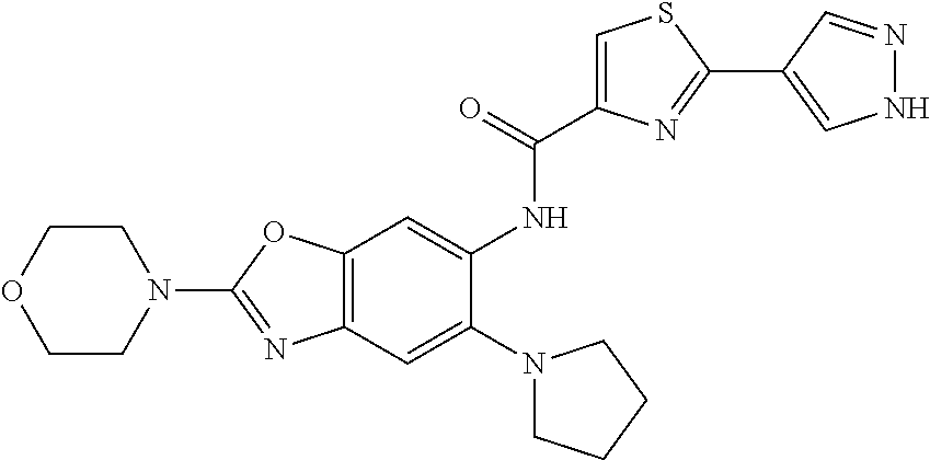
C12=C(OC(N3CCOCC3)=N1)C=C(NC(=O)C1=CSC(C3=CNN=C3)=N1)C(N1CCCC1)=C2
